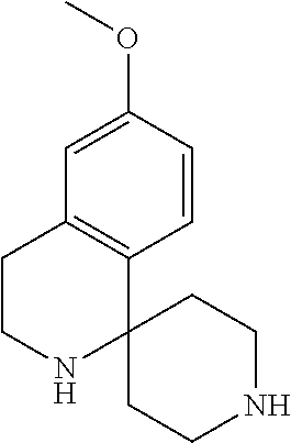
N1CCC2=C(C13CCNCC3)C=CC(OC)=C2
